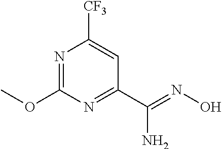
N1=C(OC)N=C(C(=NO)N)C=C1[CF3]
